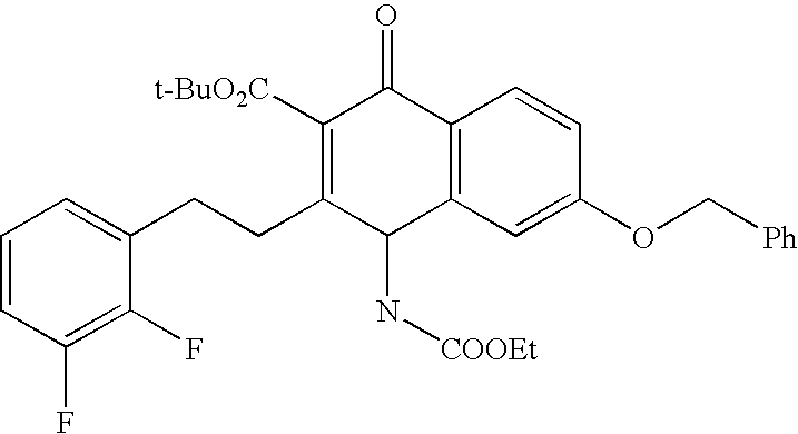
C1=CC(F)=C(F)C(CCC2=C([t-BuO2C])C(=O)C3=C(C2N[COOEt])C=C(OC[Ph])C=C3)=C1
